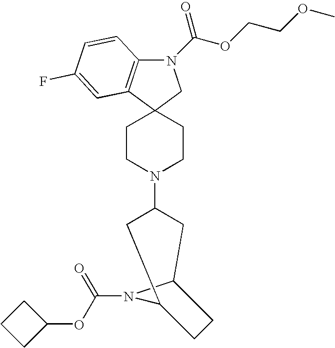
N1(C(OCCOC)=O)C2=C(C3(C1)CCN(C1CC4N(C(OC5CCC5)=O)C(C1)CC4)CC3)C=C(F)C=C2
